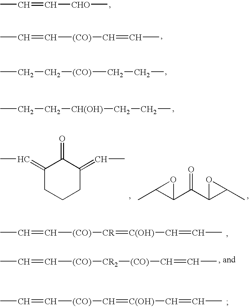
CC=C[CHO]C.CC=C[(CO)]C=CC.CCC[(CO)]CCC.CCC[CH(OH)]CCC.C1(=CC)CCCC(=CC)C1=O.O=C(C1OC1C)C1C(C)O1.CC=C[(CO)][CR]=[C(OH)]C=CC.CC=C[(CO)][CR2][(CO)]C=CC.CC=C[(CO)]C=[C(OH)]C=CC
